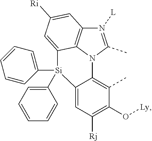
C12=CC([Rj])=C(O[Ly])C(C)=C1N1C(C)=N([L])C3=C1C(=CC([Ri])=C3)[Si]2(C1=CC=CC=C1)C1=CC=CC=C1
